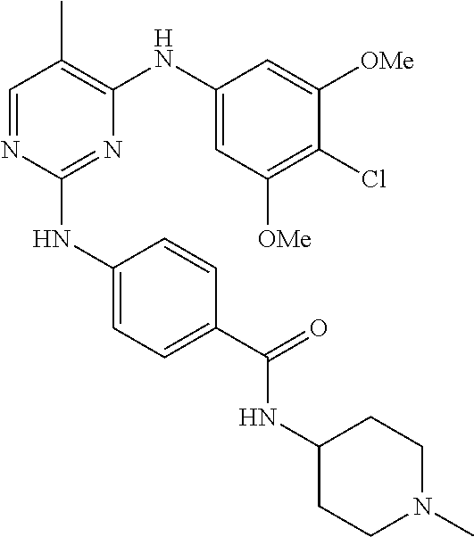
C(=O)(NC1CCN(C)CC1)C1=CC=C(NC2=NC(NC3=CC([OMe])=C(Cl)C([OMe])=C3)=C(C)C=N2)C=C1
